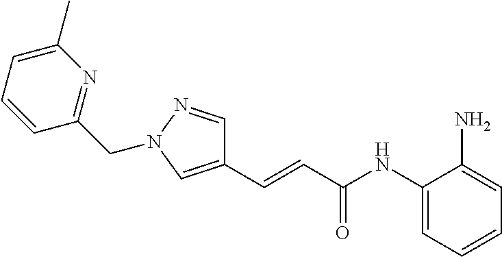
C1(CN2N=CC(C=CC(NC3=CC=CC=C3N)=O)=C2)=NC(C)=CC=C1
